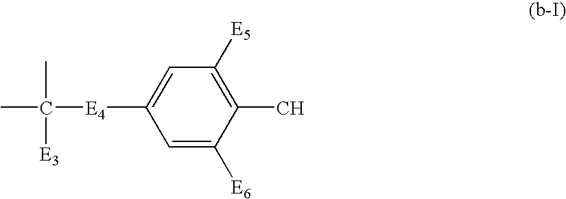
C1=C([E6])C(C)=C([E5])C=C1[E4]C(C)(C)[E3]
